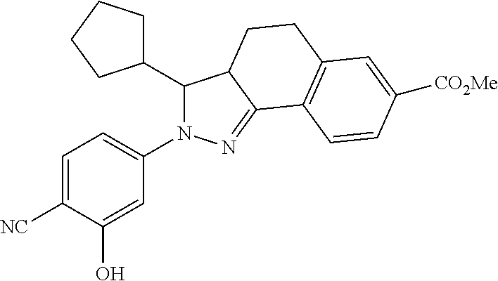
C1(C2CCCC2)N(C2=CC=C([NC])C(O)=C2)N=C2C1CCC1=C2C=CC([CO2Me])=C1
